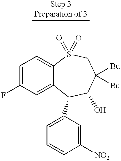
C12=CC(F)=CC=C1S(=O)(=O)CC([Bu])([Bu])C(O)C2C1=CC=CC([NO2])=C1
